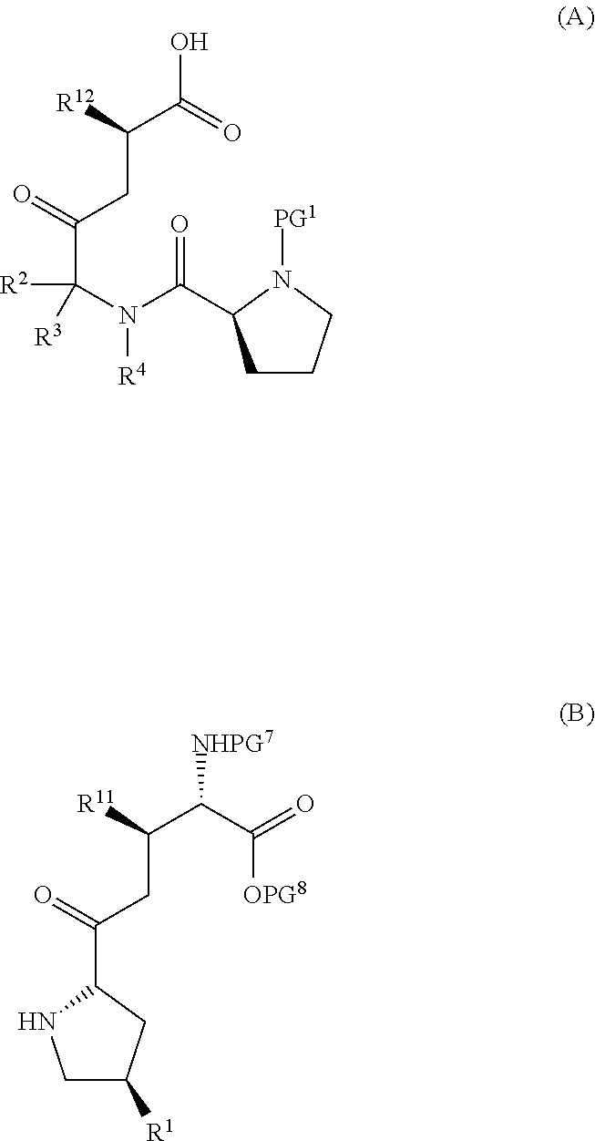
C1CCN([PG1])C1C(N(C(C(CC(C(=O)O)[R12])=O)([R2])[R3])[R4])=O.C1C([R1])CC(C(=O)CC(C(C(=O)[OPG8])[NHPG7])[R11])N1
